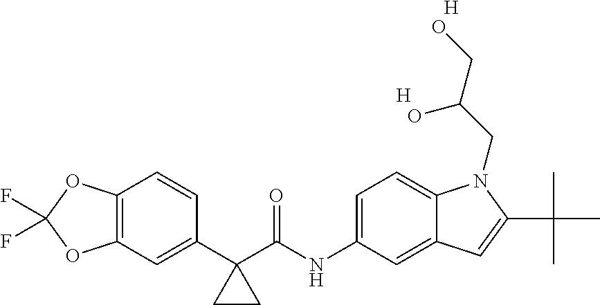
C1(C2(C(NC3=CC=C4C(=C3)C=C(C(C)(C)C)N4CC(CO)O)=O)CC2)=CC2=C(C=C1)OC(F)(F)O2.[H].[H]
